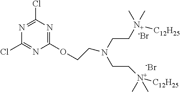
[-Br].[-Br].C(N(CC[N+](C)([C12H25])C)CCOC1=NC(Cl)=NC(Cl)=N1)C[N+](C)(C)[C12H25]
